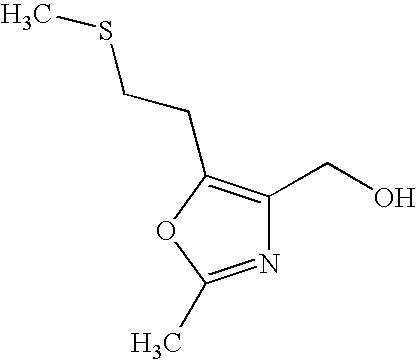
N1=C(C)OC(CCSC)=C1CO
